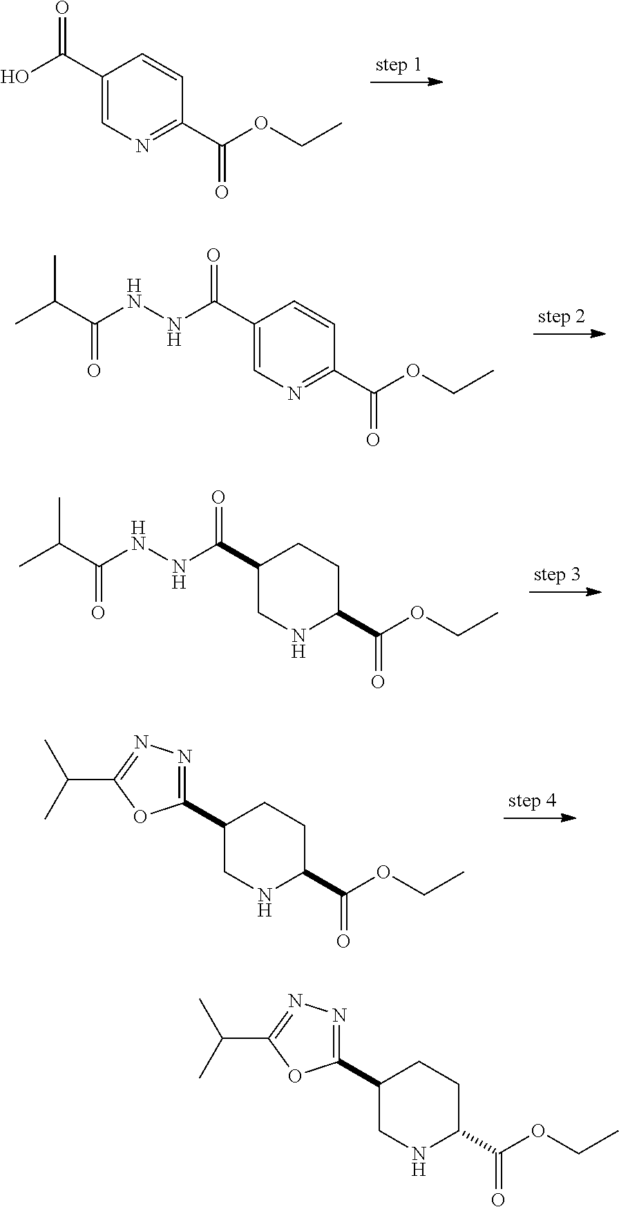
C1(C(O)=O)=CN=C(C(OCC)=O)C=C1.C1(C(NNC(C(C)C)=O)=O)=CN=C(C(OCC)=O)C=C1.C1(C(NNC(C(C)C)=O)=O)CNC(C(OCC)=O)CC1.C1(C2=NN=C(C(C)C)O2)CNC(C(OCC)=O)CC1.C1(C2=NN=C(C(C)C)O2)CNC(C(OCC)=O)CC1
